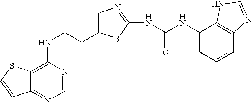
C(CNC1=C2C(=NC=N1)C=CS2)C1=CN=C(NC(=O)NC2=CC=CC3=C2NC=N3)S1
